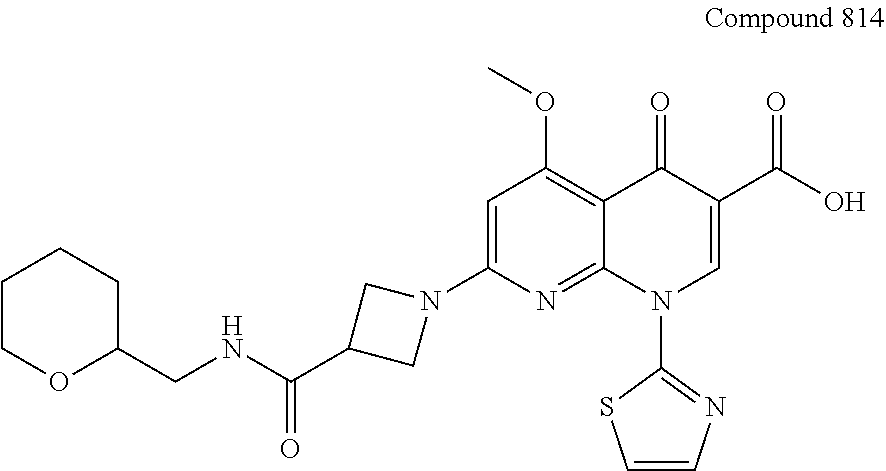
C1=C(N2CC(C(NCC3CCCCO3)=O)C2)N=C2C(=C1OC)C(=O)C(C(O)=O)=CN2C1=NC=CS1
